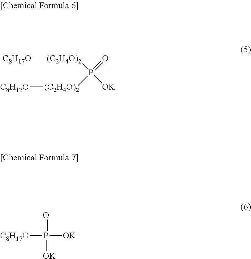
[C8H17O][(C2H4O)2]P([OK])(=O)[(C2H4O)2][C8H17O].[C8H17O]P(=O)([OK])[OK]
